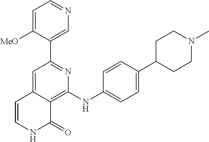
C1(C2=NC(NC3=CC=C(C4CCN(C)CC4)C=C3)=C3C(=C2)C=CNC3=O)=CN=CC=C1[MeO]
